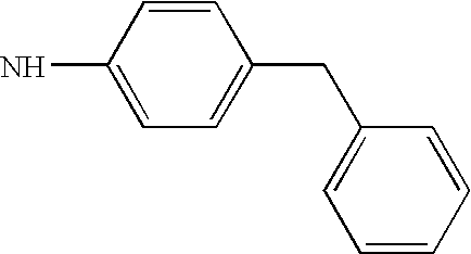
C1=CC(N)=CC=C1CC1=CC=CC=C1
